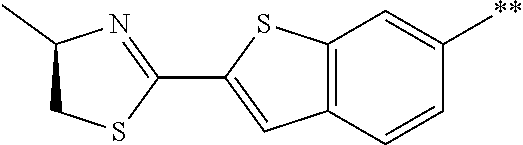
C12=C(C=CC([**])=C1)C=C(C1=NC(C)CS1)S2
